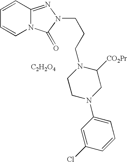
C1=CC2=NN(CCCN3CCN(C4=CC=CC(Cl)=C4)CC3[CO2Pr])C(=O)N2C=C1.[C2H2O4]
